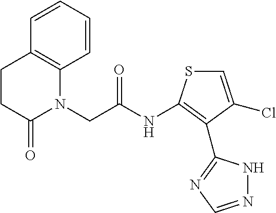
C1=CC2=C(C=C1)N(CC(=O)NC1=C(C3=NC=NN3)C(Cl)=CS1)C(=O)CC2
